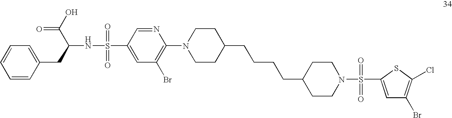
C1=CC(CC(NS(=O)(=O)C2=CC(Br)=C(N3CCC(CCCCC4CCN(S(=O)(=O)C5=CC(Br)=C(Cl)S5)CC4)CC3)N=C2)C(O)=O)=CC=C1
